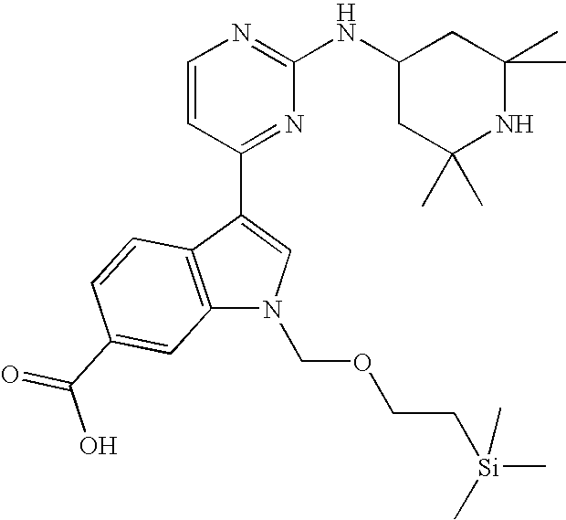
C1=CC(C2=CN(COCC[Si](C)(C)C)C3=C2C=CC(C(O)=O)=C3)=NC(NC2CC(C)(C)NC(C)(C)C2)=N1
